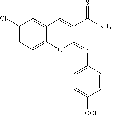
C1=C(Cl)C=C2C(=C1)OC(=NC1=CC=C([OCH3])C=C1)C(C([NH2])=S)=C2
